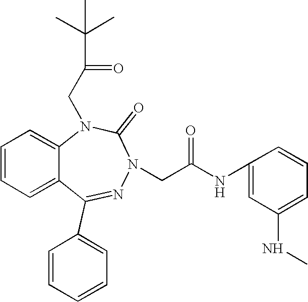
C1=CC=C2C(=C1)N(CC(=O)C(C)(C)C)C(=O)N(CC(NC1=CC(NC)=CC=C1)=O)N=C2C1=CC=CC=C1
